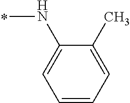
N(C1=CC=CC=C1C)C
